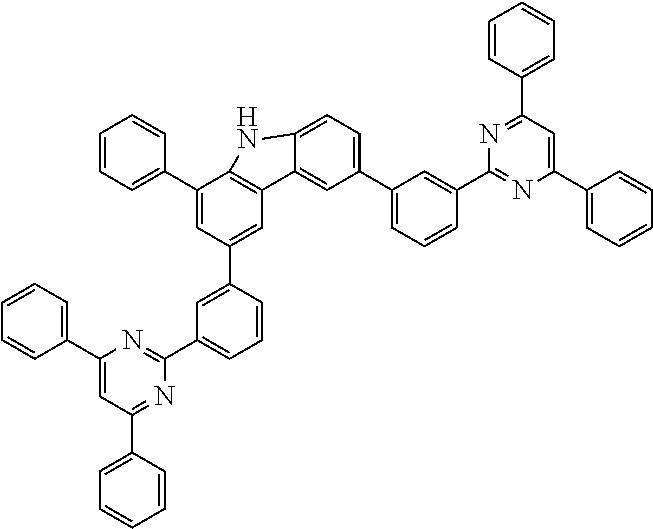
C1(C2=CC=CC=C2)=CC(C2=CC(C3=NC(C4=CC=CC=C4)=CC(C4=CC=CC=C4)=N3)=CC=C2)=CC2=C1NC1=CC=C(C3=CC=CC(C4=NC(C5=CC=CC=C5)=CC(C5=CC=CC=C5)=N4)=C3)C=C21
